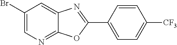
C1=C(Br)C=C2C(=N1)OC(C1=CC=C([CF3])C=C1)=N2
